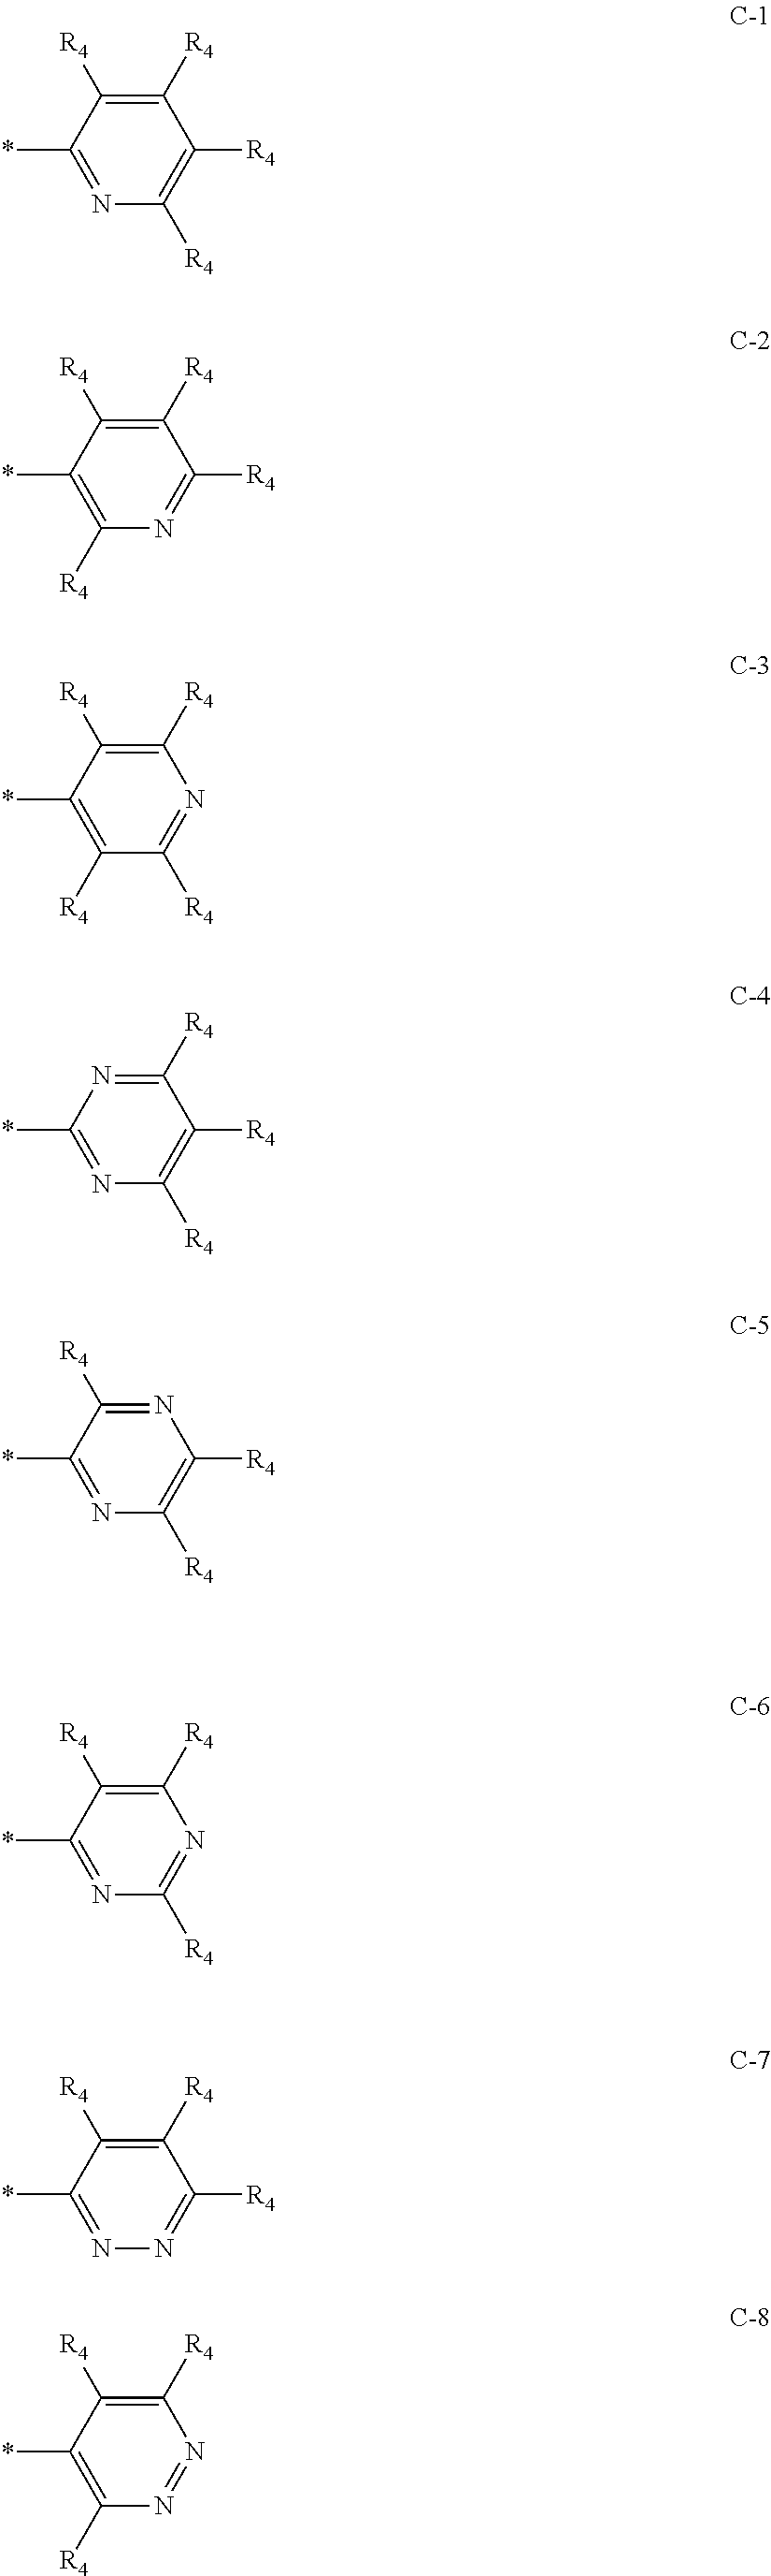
C1([R4])=C([R4])C(*)=NC([R4])=C1[R4].C1([R4])=C([R4])C(*)=C([R4])N=C1[R4].C1([R4])=C([R4])C(*)=C([R4])C([R4])=N1.C1([R4])=NC(*)=NC([R4])=C1[R4].N1=C([R4])C(*)=NC([R4])=C1[R4].C1([R4])=C([R4])C(*)=NC([R4])=N1.C1([R4])=C([R4])C(*)=NN=C1[R4].C1([R4])=C([R4])C(*)=C([R4])N=N1
